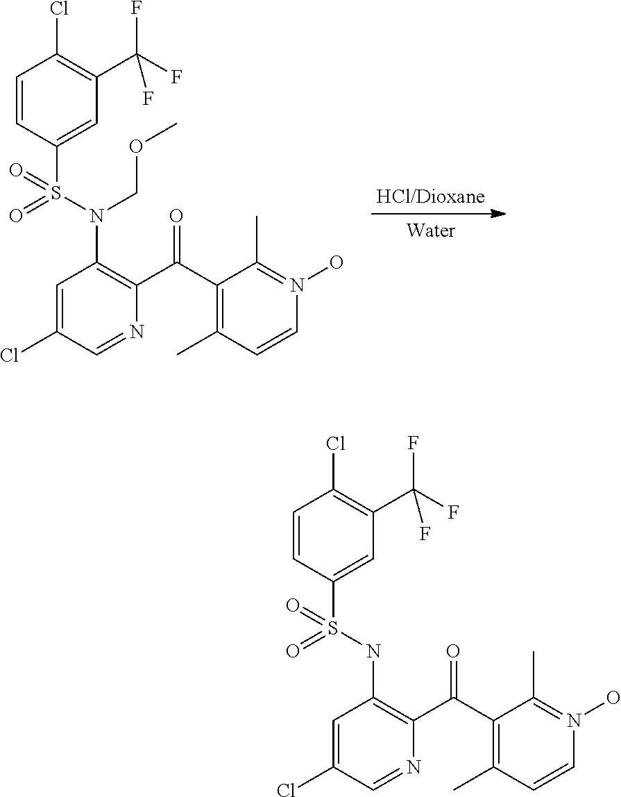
N(S(C1=CC(C(F)(F)F)=C(Cl)C=C1)(=O)=O)(COC)C1=C(C(C2=C(C)C=CN(O)=C2C)=O)N=CC(Cl)=C1.N(S(C1=CC(C(F)(F)F)=C(Cl)C=C1)(=O)=O)C1=C(C(C2=C(C)C=CN(O)=C2C)=O)N=CC(Cl)=C1
